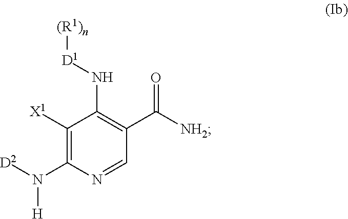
C1([X1])=C(N([D2])[H])N=CC(C([NH2])=O)=C1N[D1][(R1)n]
